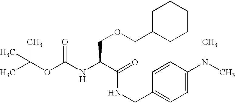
CC(OC(NC(C(=O)NCC1=CC=C(N(C)C)C=C1)COCC1CCCCC1)=O)(C)C
